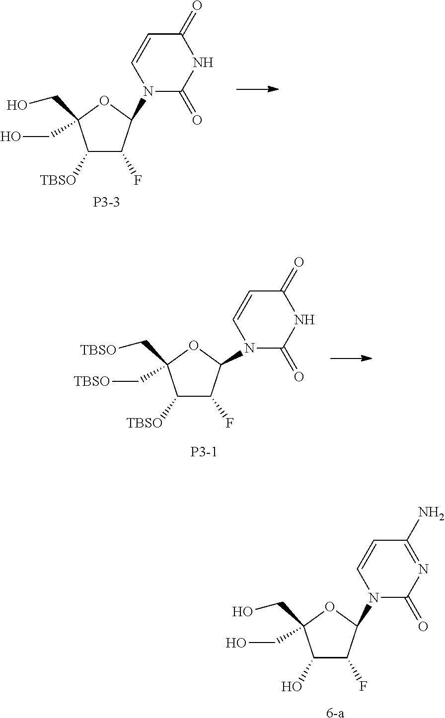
C1([TBSO])C(F)C(N2C(=O)NC(=O)C=C2)OC1(C[TBSO])C[TBSO].[P3-1].[6-a].C1(O)C(F)C(N2C(=O)N=C(N)C=C2)OC1(CO)CO.[P3-3].C1([TBSO])C(F)C(N2C(=O)NC(=O)C=C2)OC1(CO)CO
